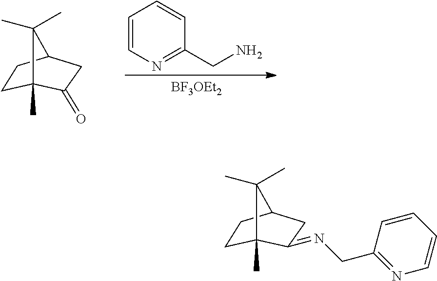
C1(CN=C2C3(C)C(C)(C)C(CC3)C2)=NC=CC=C1.C1C2C(C)(C)C(C)(C1)C(=O)C2.C1(CN)=NC=CC=C1.[BF3OEt2]
